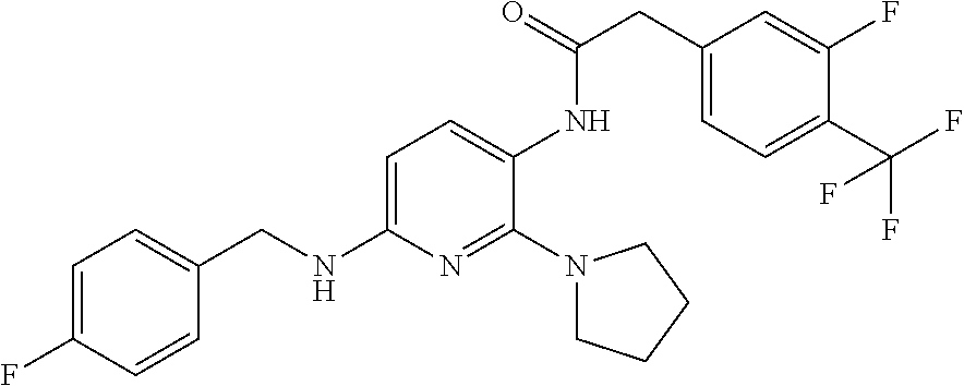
C1=C(NCC2=CC=C(F)C=C2)N=C(N2CCCC2)C(NC(CC2=CC=C(C(F)(F)F)C(F)=C2)=O)=C1
